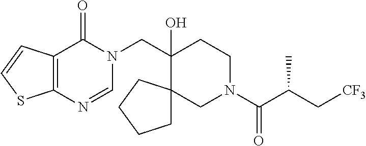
C(C1(O)CCN(C(C(C[CF3])C)=O)CC12CCCC2)N1C(=O)C2=C(N=C1)SC=C2
